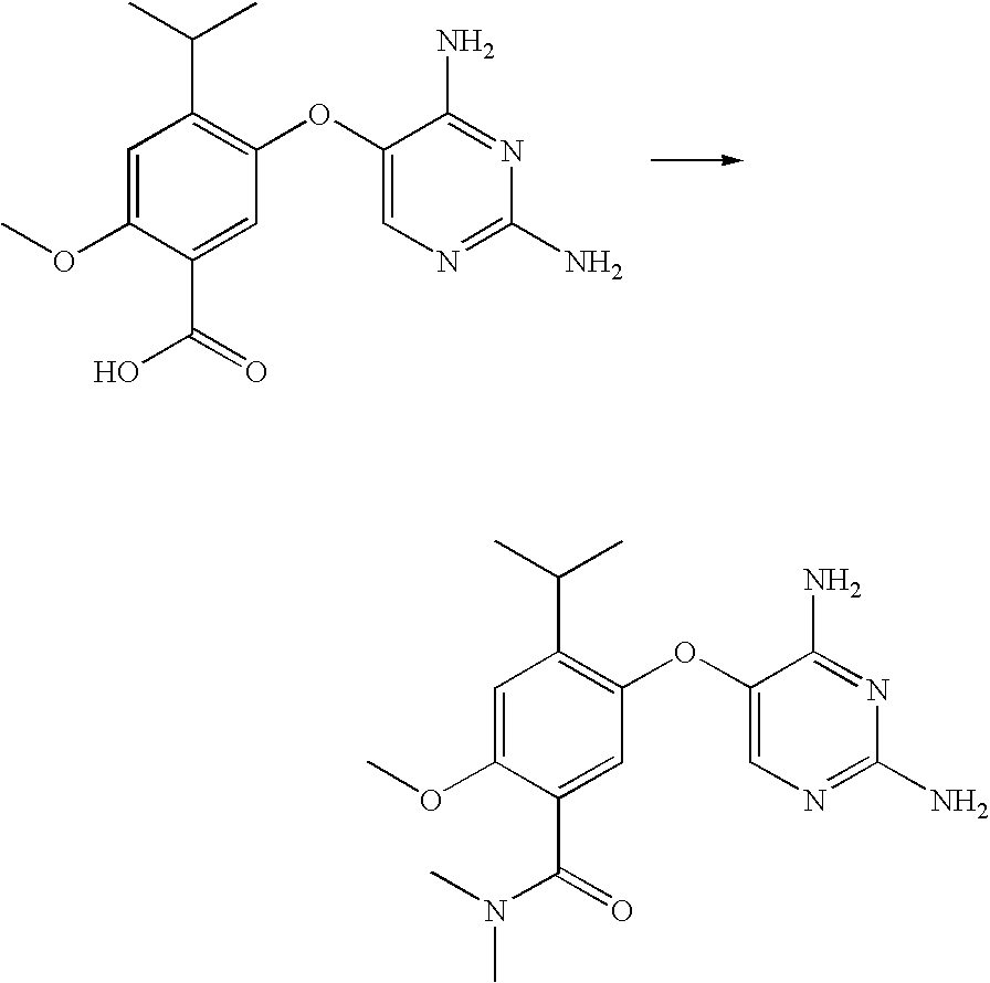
C1=C(OC)C(C(=O)O)=CC(OC2=CN=C(N)N=C2N)=C1C(C)C.C1=C(OC)C(C(=O)N(C)C)=CC(OC2=CN=C(N)N=C2N)=C1C(C)C
